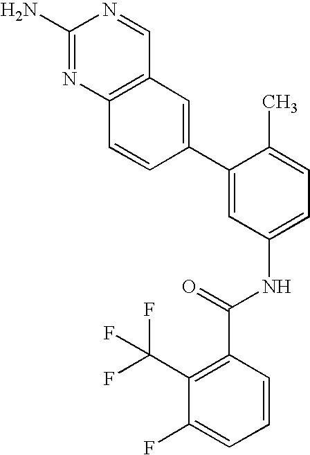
C1(N)=NC2=C(C=N1)C=C(C1=CC(NC(C3=C(C(F)(F)F)C(F)=CC=C3)=O)=CC=C1C)C=C2
